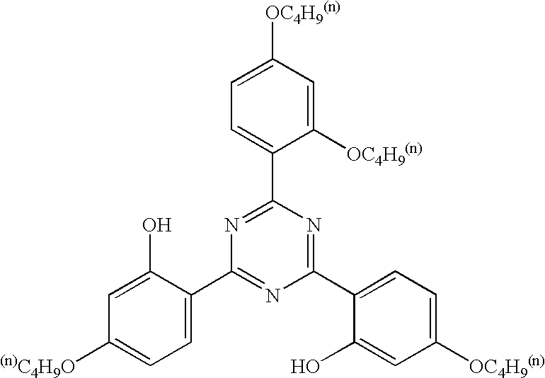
C1([(n)C4H9O])=CC=C(C2=NC(C3=CC=C([OC4H9(n)])C=C3O)=NC(C3=CC=C([OC4H9(n)])C=C3[OC4H9(n)])=N2)C(O)=C1
